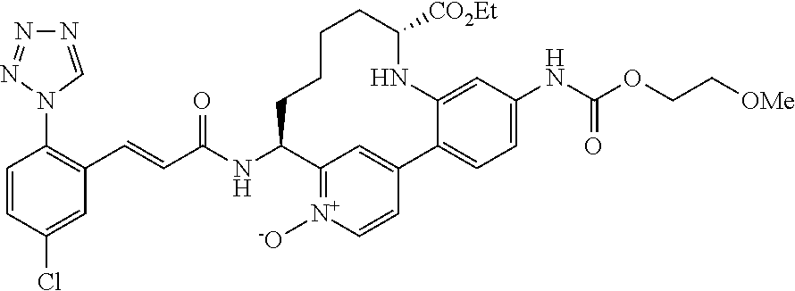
N1=CN(C2=C(C=CC(NC3CCCCC([CO2Et])NC4=CC(NC(=O)OCC[OMe])=CC=C4C4=CC3=[N+]([-O])C=C4)=O)C=C(Cl)C=C2)N=N1
